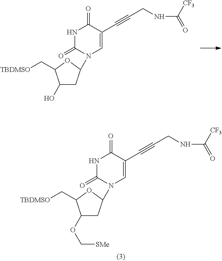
C1(O)CC(N2C=C(C#CCNC(=O)[CF3])C(=O)NC2=O)OC1C[TBDMSO].C1(OC[SMe])CC(N2C=C(C#CCNC(=O)[CF3])C(=O)NC2=O)OC1C[TBDMSO]
